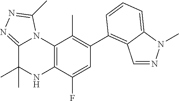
C1(C2=C3C=NN(C)C3=CC=C2)=C(C)C2=C(C(F)=C1)NC(C)(C)C1=NN=C(C)N21
